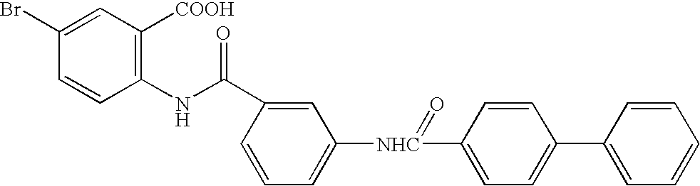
C1=CC=C([NHC](C2=CC=C(C3=CC=CC=C3)C=C2)=O)C=C1C(NC1=C([COOH])C=C(Br)C=C1)=O
